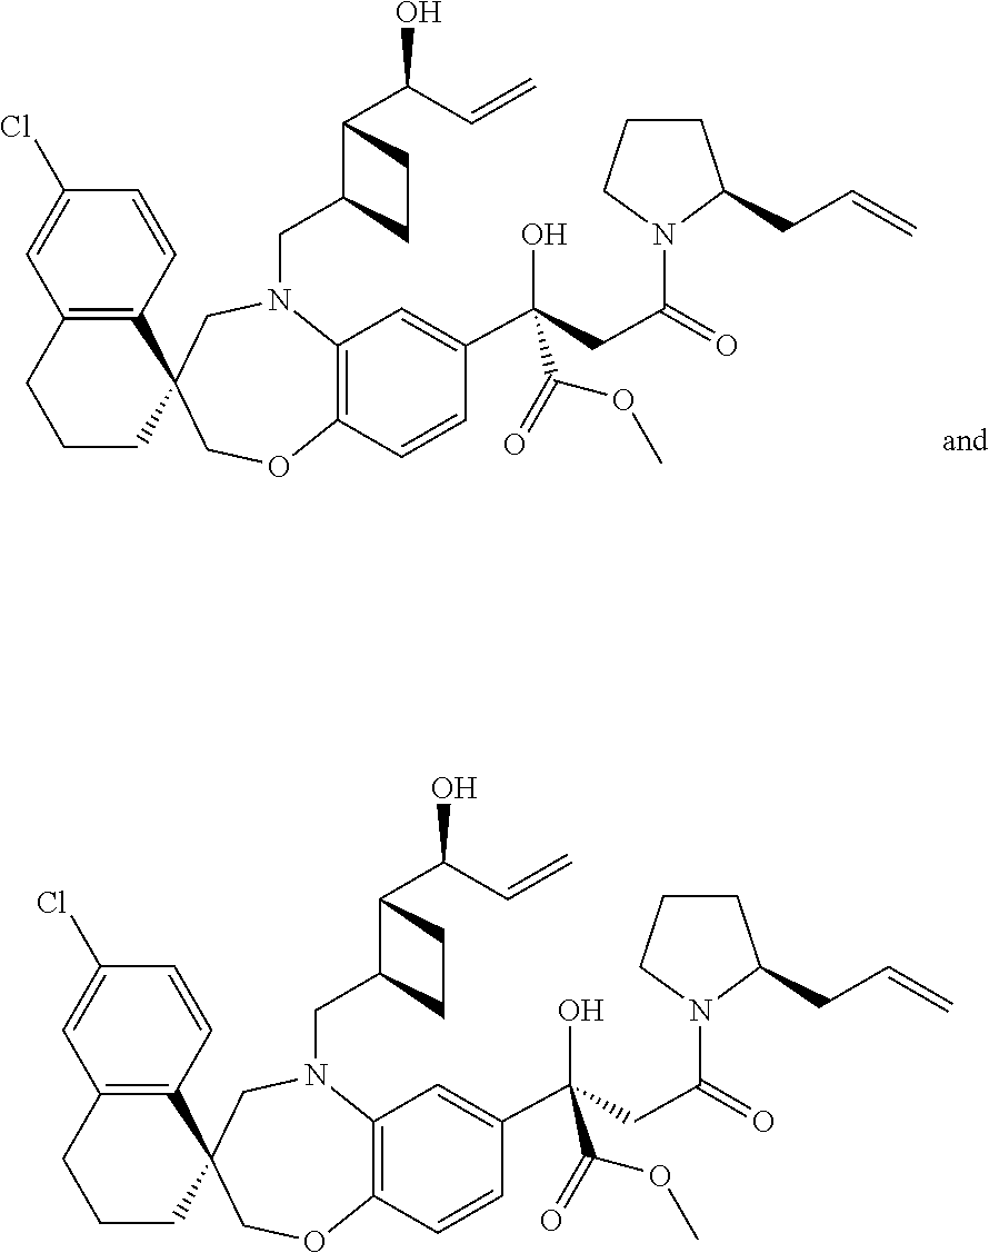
C1(Cl)=CC2=C(C=C1)C1(CCC2)CN(CC2C(C(C=C)O)CC2)C2=C(OC1)C=CC(C(CC(=O)N1C(CC=C)CCC1)(O)C(OC)=O)=C2.C1(Cl)=CC2=C(C=C1)C1(CCC2)CN(CC2C(C(C=C)O)CC2)C2=C(OC1)C=CC(C(CC(=O)N1C(CC=C)CCC1)(O)C(OC)=O)=C2
